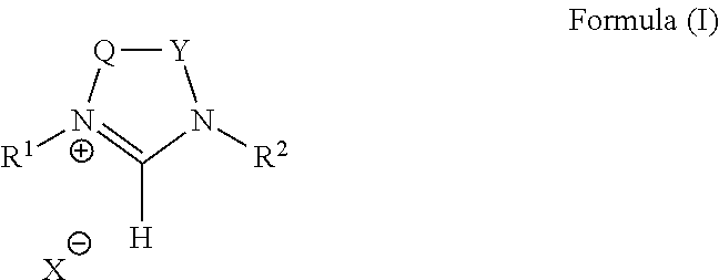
[Y]1[Q][N+]([R1])=C([H])N1[R2].[X]
